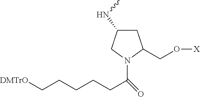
C1C(NC)CN(C(CCCCC[DMTrO])=O)C1CO[X]
